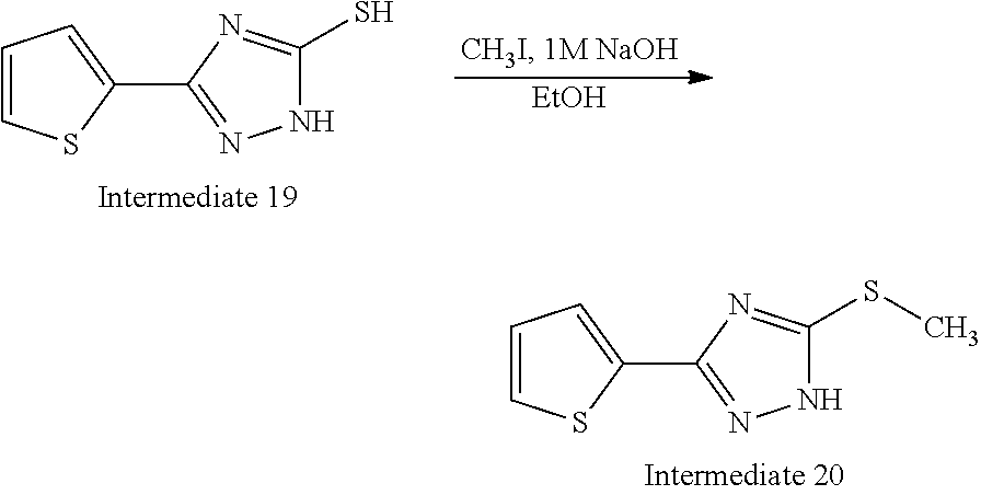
N1C(S)=NC(C2=CC=CS2)=N1.[EtOH].N1C(SC)=NC(C2=CC=CS2)=N1
